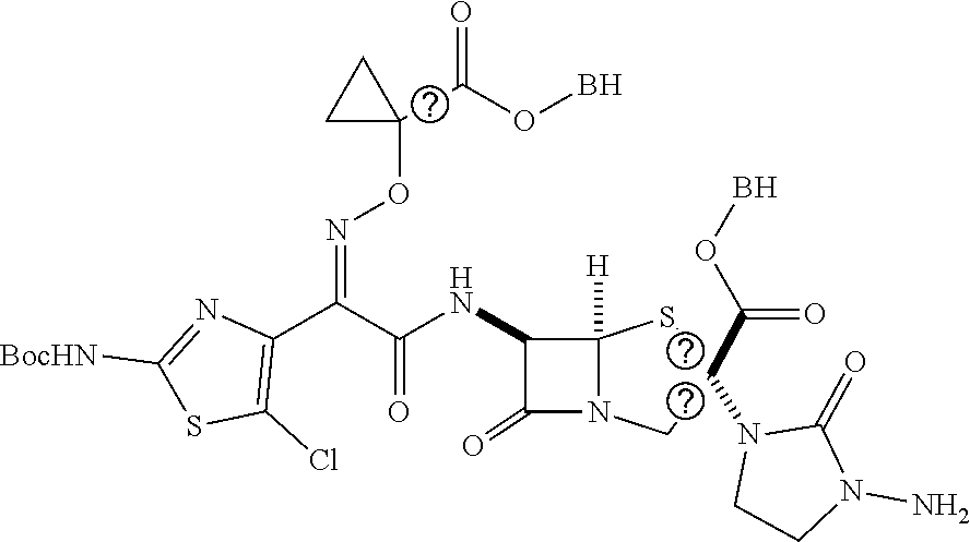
C1(C(C(NC2C(=O)N3C2([H])SC(N2CCN(N)C2=O)(C(=O)OB)C3)=O)=NOC2(C(=O)OB)CC2)=C(Cl)SC([BocHN])=N1
